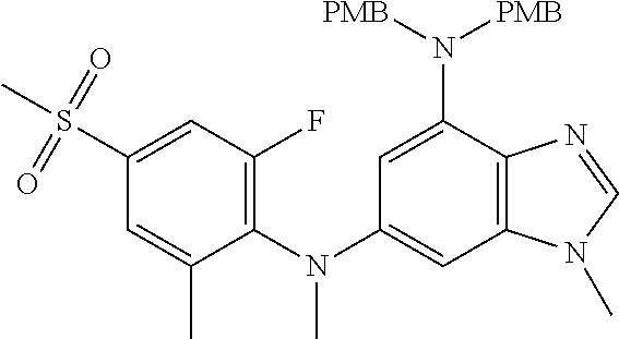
C12=C(C=C(N(C3=C(F)C=C(S(C)(=O)=O)C=C3C)C)C=C1N([PMB])[PMB])N(C)C=N2
